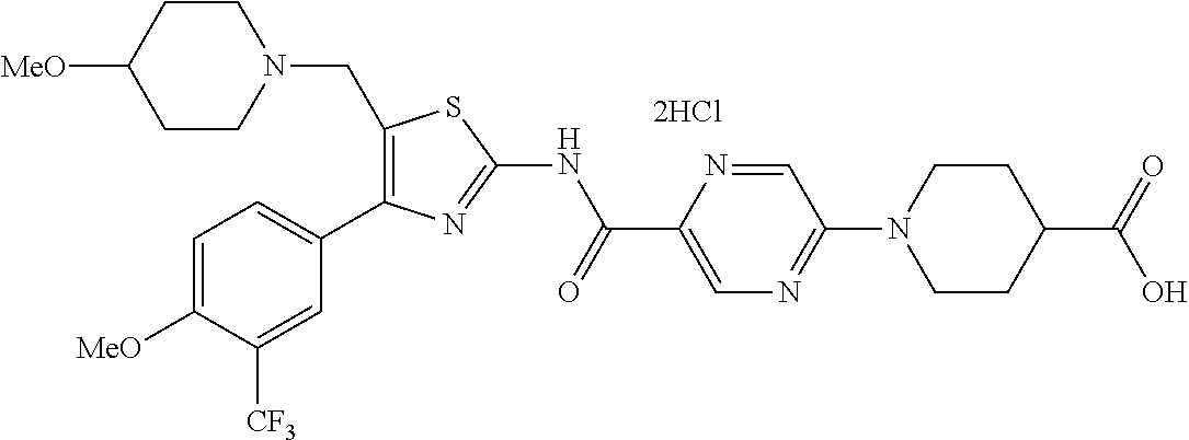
C1(CN2CCC([MeO])CC2)=C(C2=CC=C([MeO])C([CF3])=C2)N=C(NC(C2=CN=C(N3CCC(C(=O)O)CC3)C=N2)=O)S1
